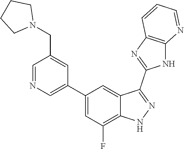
C1=NC=C(C2=CC(F)=C3C(=C2)C(C2=NC4=C(N2)N=CC=C4)=NN3)C=C1CN1CCCC1
